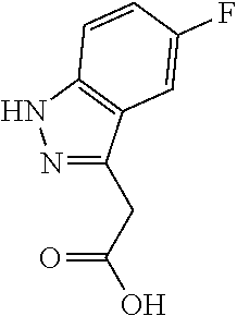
N1=C(CC(O)=O)C2=C(N1)C=CC(F)=C2
